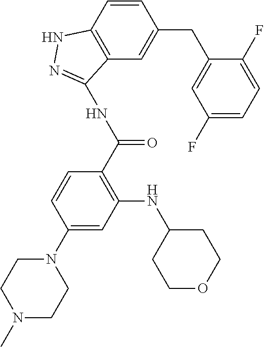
C1=CC2=C(C=C1CC1=CC(F)=CC=C1F)C(NC(=O)C1=C(NC3CCOCC3)C=C(N3CCN(C)CC3)C=C1)=NN2
